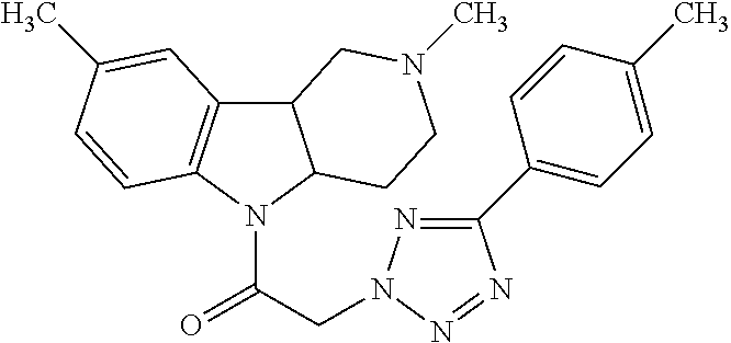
C12C3=C(N(C(CN4N=C(C5=CC=C(C)C=C5)N=N4)=O)C1CCN(C)C2)C=CC(C)=C3
